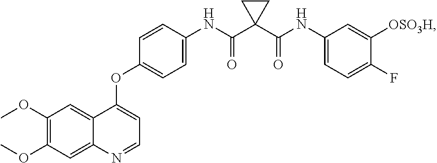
C1(OC)=C(OC)C=C2C(=C1)C(OC1=CC=C(NC(C3(C(NC4=CC=C(F)C([OSO3H])=C4)=O)CC3)=O)C=C1)=CC=N2
